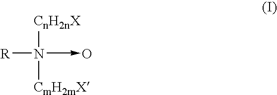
[R]N([CnH2nX])([CmH2mX])->O
